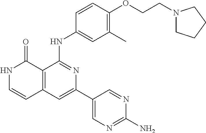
C1=CC(NC2=NC(C3=CN=C(N)N=C3)=CC3=C2C(=O)NC=C3)=CC(C)=C1OCCN1CCCC1
